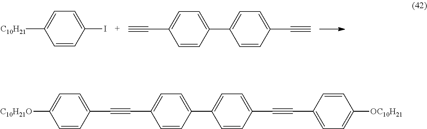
[C10H21]C1=CC=C(I)C=C1.C(C1=CC=C(C2=CC=C(C#C)C=C2)C=C1)#C.[C10H21O]C1=CC=C(C#CC2=CC=C(C3=CC=C(C#CC4=CC=C([OC10H21])C=C4)C=C3)C=C2)C=C1
